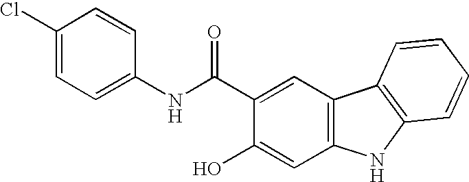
C1(Cl)=CC=C(NC(C2=CC3=C(C=C2O)NC2=C3C=CC=C2)=O)C=C1
